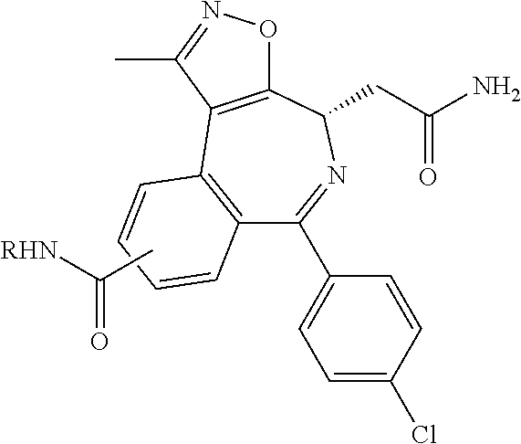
C12=C(C=CC=C1)C1=C(C(CC(N)=O)N=C2C2=CC=C(Cl)C=C2)ON=C1C.CC([RHN])=O
